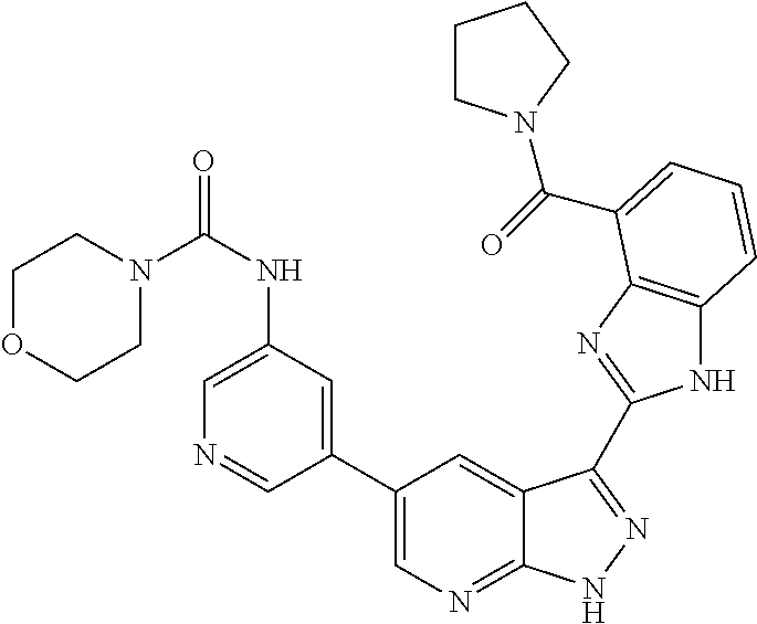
C1(C2=CN=C3C(=C2)C(C2=NC4=C(N2)C=CC=C4C(=O)N2CCCC2)=NN3)=CC(NC(N2CCOCC2)=O)=CN=C1
